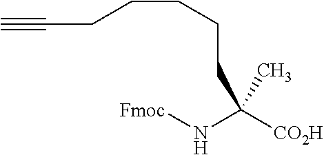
C(CC(N[Fmoc])([CO2H])C)CCCC#C
